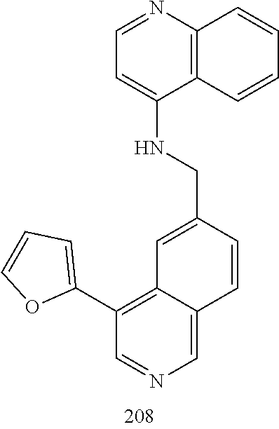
N(CC1=CC2=C(C3=CC=CO3)C=NC=C2C=C1)C1=CC=NC2=C1C=CC=C2
